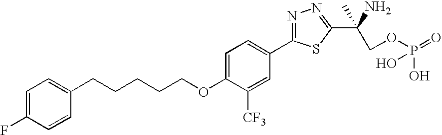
C1=C(OCCCCCC2=CC=C(F)C=C2)C([CF3])=CC(C2=NN=C(C(N)(C)COP(=O)(O)O)S2)=C1
